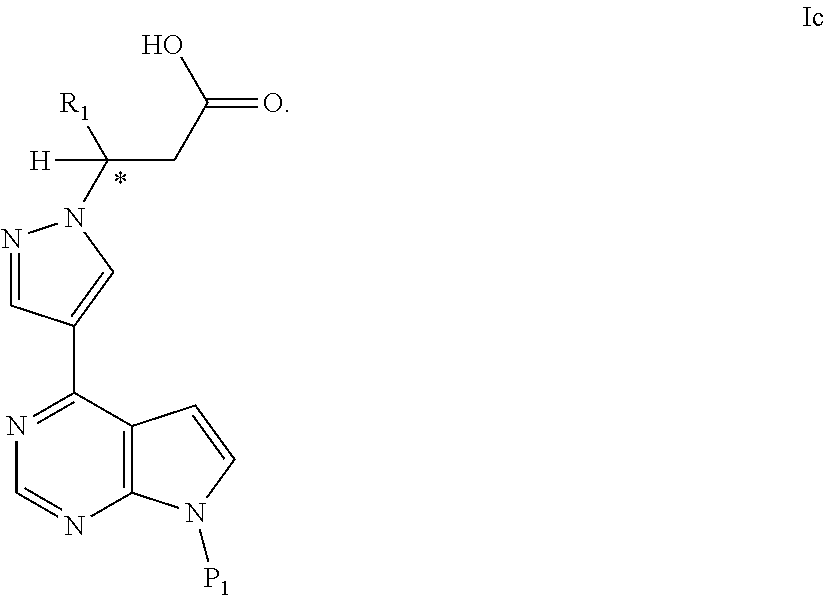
C12=C(C(C3=CN(C([R1])(CC(O)=O)[H])N=C3)=NC=N1)C=CN2[P1]
